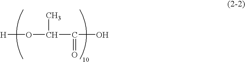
[H]OC(C(O)=O)C
